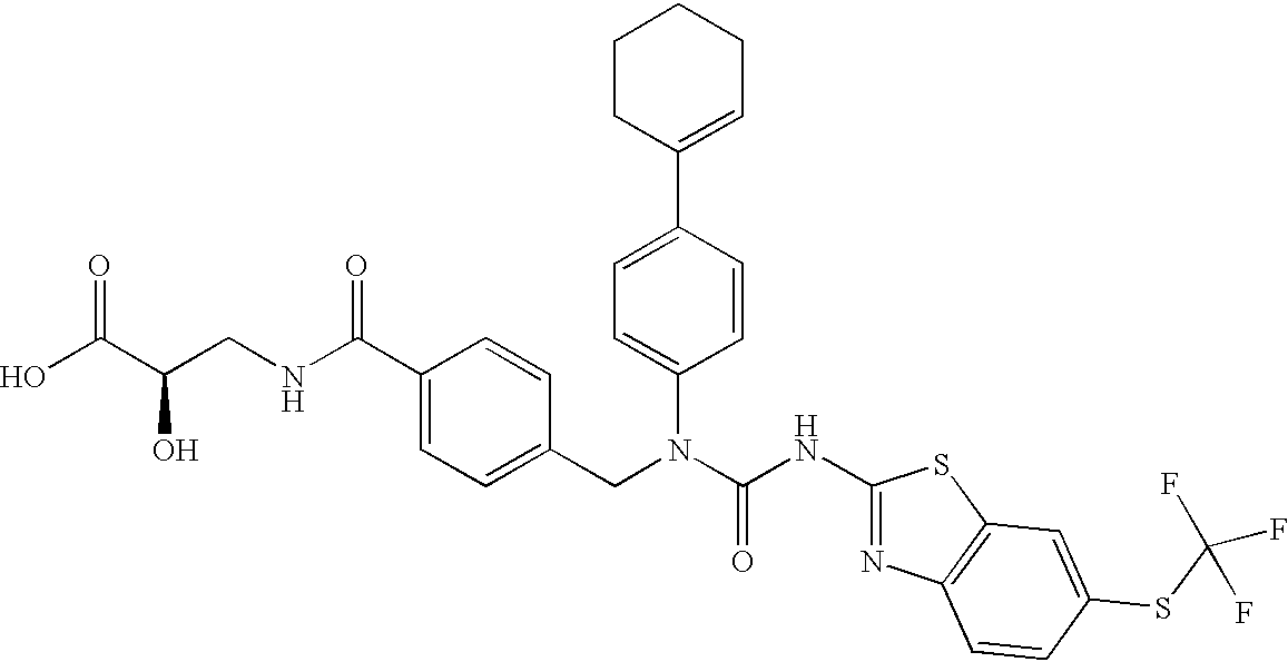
OC(C(CNC(C1=CC=C(CN(C(NC2=NC3=C(S2)C=C(SC(F)(F)F)C=C3)=O)C2=CC=C(C3=CCCCC3)C=C2)C=C1)=O)O)=O
